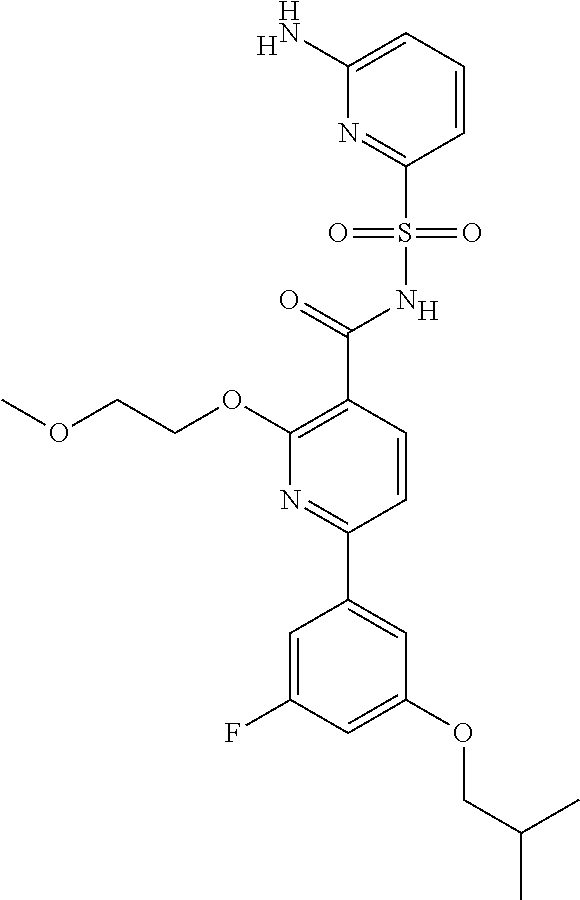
[H].C1(C(=O)NS(C2=NC(N)=CC=C2)(=O)=O)=C(OCCOC)N=C(C2=CC(OCC(C)C)=CC(F)=C2)C=C1.[H]
